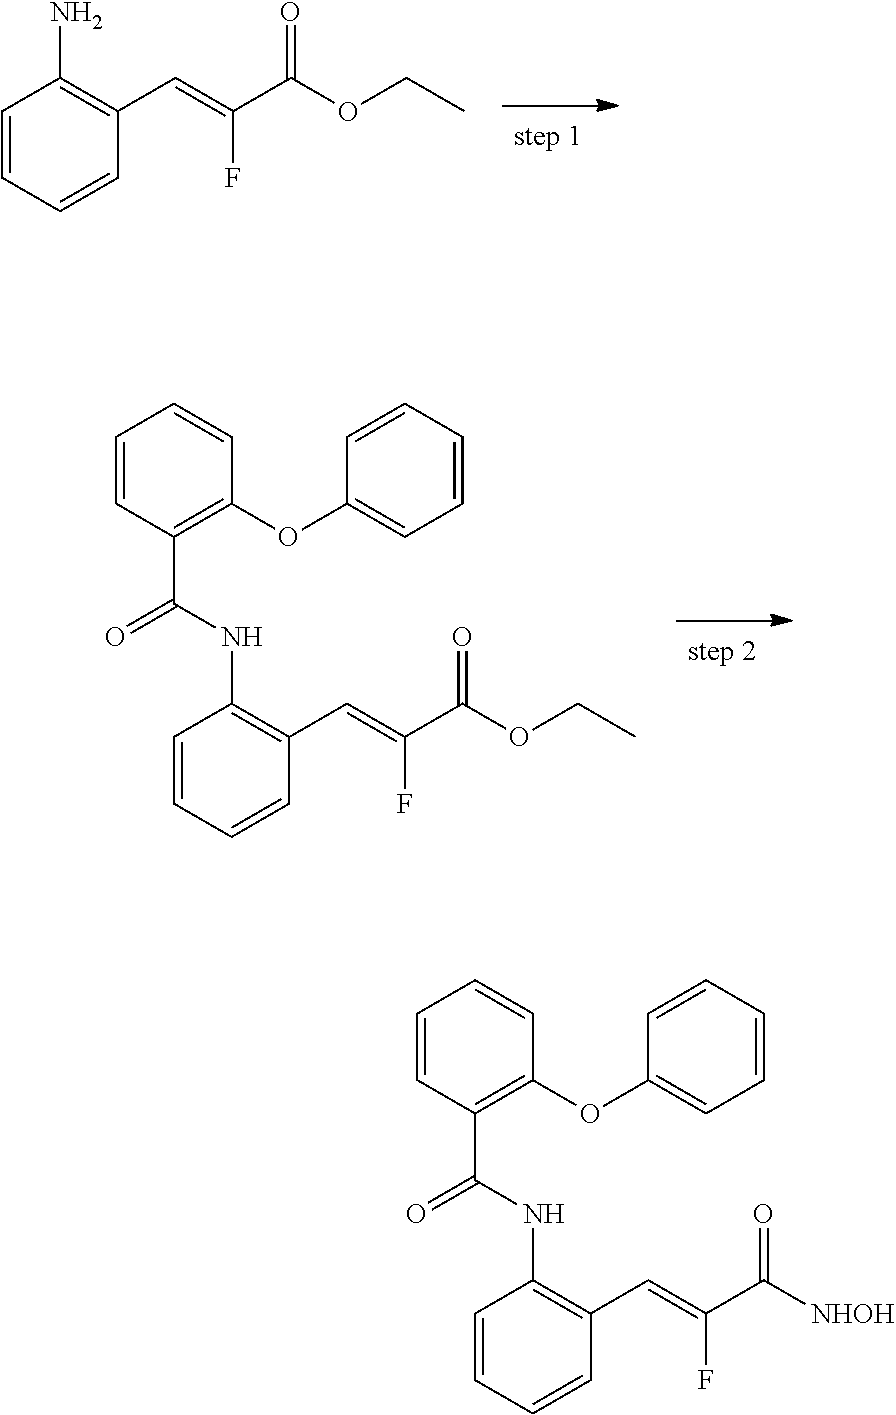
C1(C=C(C(OCC)=O)F)=C(N)C=CC=C1.C1(C=C(C(OCC)=O)F)=C(NC(C2=C(OC3=CC=CC=C3)C=CC=C2)=O)C=CC=C1.C1(C=C(C([NHOH])=O)F)=C(NC(C2=C(OC3=CC=CC=C3)C=CC=C2)=O)C=CC=C1
